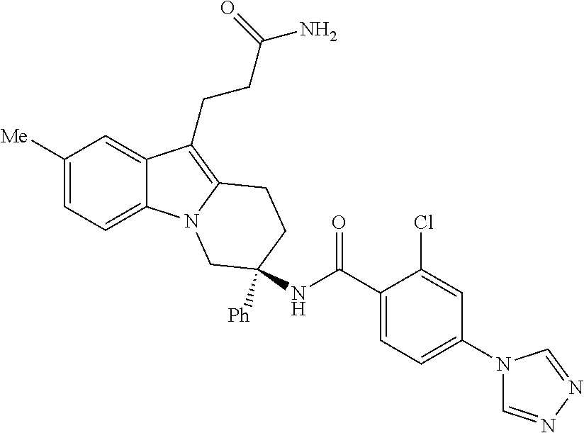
C1([Me])=CC=C2C(=C1)C(CCC(N)=O)=C1N2CC(NC(C2=CC=C(N3C=NN=C3)C=C2Cl)=O)([Ph])CC1
